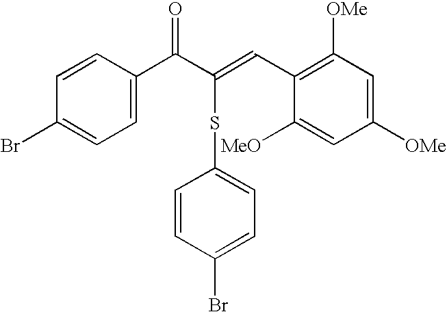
C1=C(C(C(=CC2=C([OMe])C=C([OMe])C=C2[MeO])SC2=CC=C(Br)C=C2)=O)C=CC(Br)=C1
